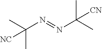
CC(N=NC(C)(C)[CN])(C)[NC]
